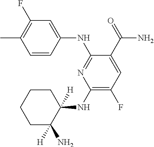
C1=CC(NC2=NC(NC3([H])CCCCC3(N)[H])=C(F)C=C2C(=O)N)=CC(F)=C1C
